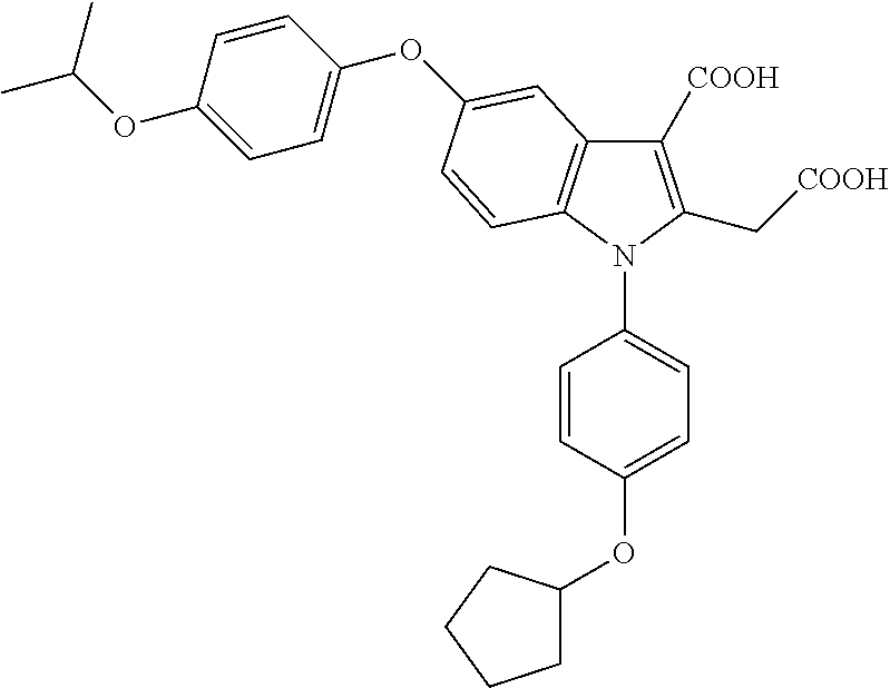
C1([COOH])=C(C[COOH])N(C2=CC=C(OC3CCCC3)C=C2)C2=C1C=C(OC1=CC=C(OC(C)C)C=C1)C=C2
